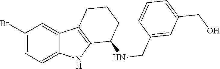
C1(Br)=CC=C2C(=C1)C1=C(N2)C(NCC2=CC(CO)=CC=C2)CCC1
